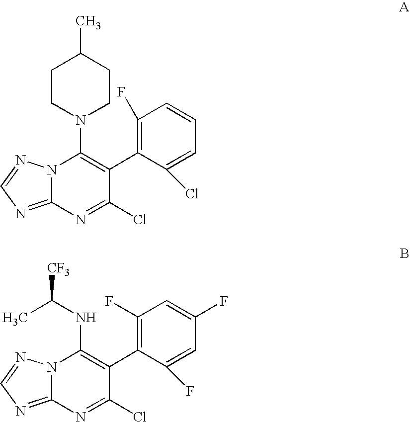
C1CN(C2=C(C3=C(F)C=CC=C3Cl)C(Cl)=NC3=NC=NN23)CCC1C.CC(NC1=C(C2=C(F)C=C(F)C=C2F)C(Cl)=NC2=NC=NN12)[CF3]
